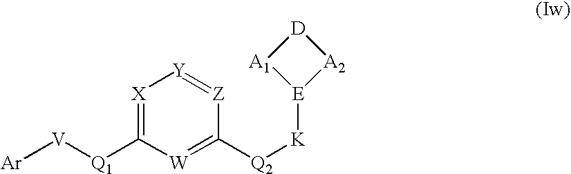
[Ar][V][Q1]C1=[X][Y]=[Z]C([Q2][K][E]2[A2][D][A1]2)=[W]1
